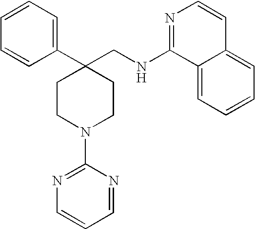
C1(C2=CC=CC=C2)(CNC2=NC=CC3=CC=CC=C23)CCN(C2=NC=CC=N2)CC1
